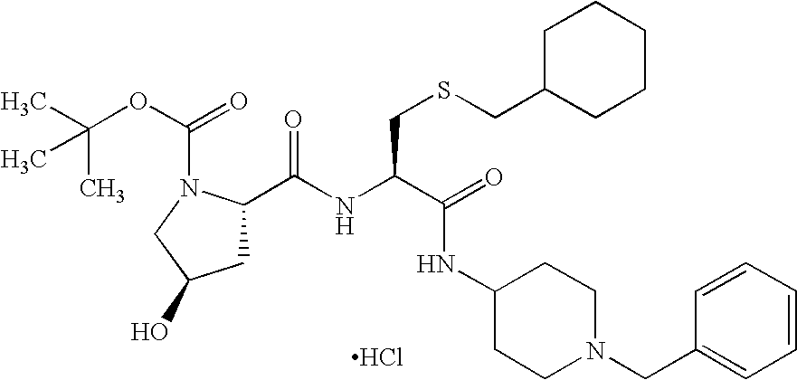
C1(C(NC(C(=O)NC2CCN(CC3=CC=CC=C3)CC2)CSCC2CCCCC2)=O)CC(O)CN1C(OC(C)(C)C)=O.Cl
